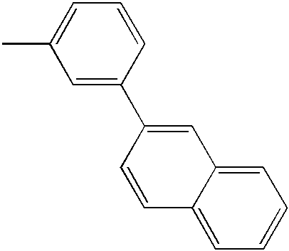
C1=C(C)C=C(C2=CC3=CC=CC=C3C=C2)C=C1
